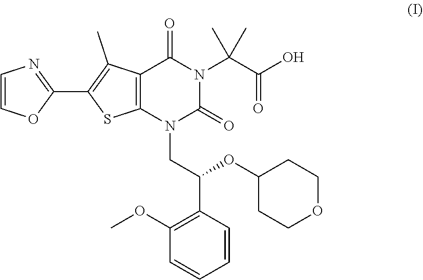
C1=CC(C(CN2C(=O)N(C(C(O)=O)(C)C)C(=O)C3=C2SC(C2=NC=CO2)=C3C)OC2CCOCC2)=C(OC)C=C1
